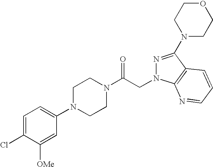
C1=C(Cl)C([OMe])=CC(N2CCN(C(CN3N=C(N4CCOCC4)C4=C3N=CC=C4)=O)CC2)=C1
